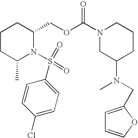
C1CC(C)N(S(=O)(=O)C2=CC=C(Cl)C=C2)C(COC(N2CC(N(C)CC3=CC=CO3)CCC2)=O)C1
